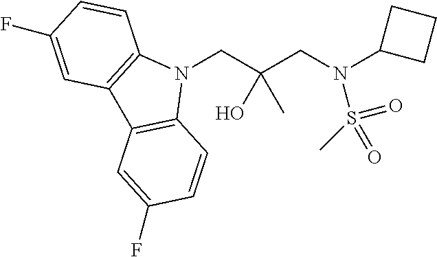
N1(CC(CN(C2CCC2)S(C)(=O)=O)(O)C)C2=C(C3=C1C=CC(F)=C3)C=C(F)C=C2
